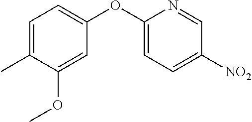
C1=C(OC2=CC=C(C)C(OC)=C2)N=CC([NO2])=C1
